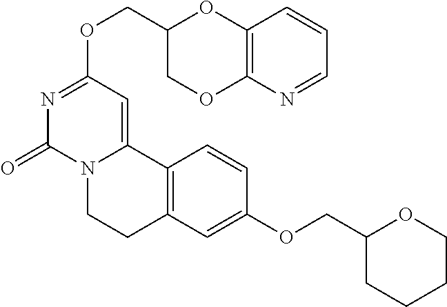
N1=CC=CC2=C1OCC(COC1=NC(=O)N3C(=C1)C1=C(CC3)C=C(OCC3CCCCO3)C=C1)O2
